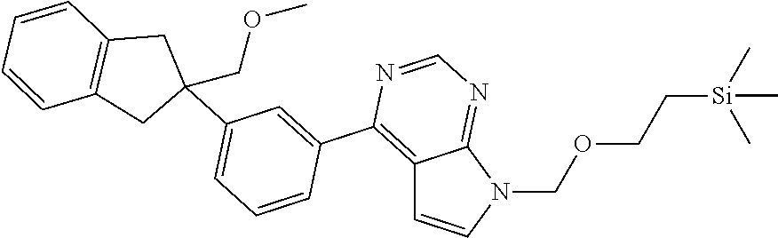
C12=C(C3=CC(C4(COC)CC5=C(C4)C=CC=C5)=CC=C3)N=CN=C1N(COCC[Si](C)(C)C)C=C2
